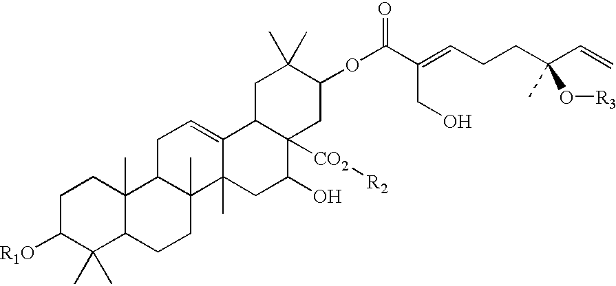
C1C([R1O])C(C)(C)C2C(C)(C1)C1C(C)(CC2)C2(C)C(=CC1)C1C([CO2][R2])(C(O)C2)CC(OC(C(CO)=CCCC(C=C)(C)O[R3])=O)C(C)(C)C1
